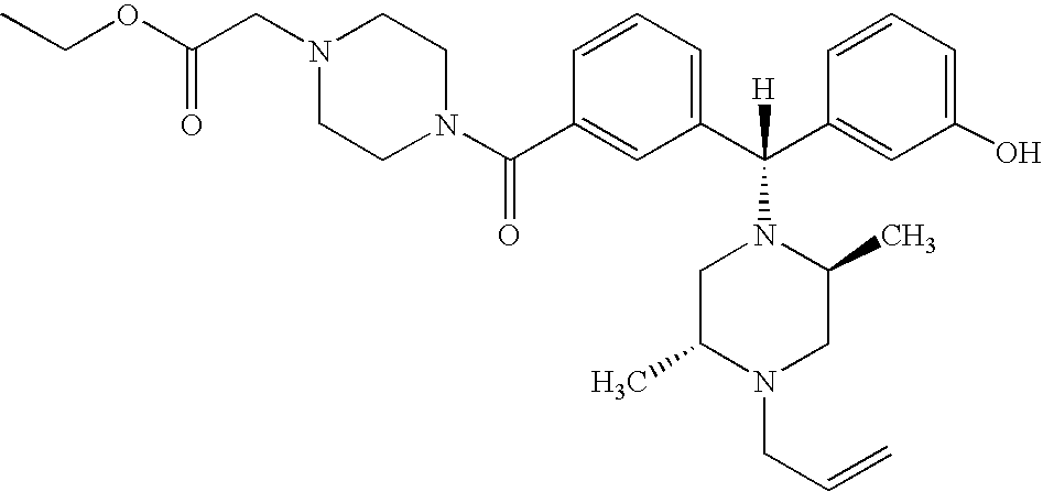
C1(C(N2CCN(CC(OCC)=O)CC2)=O)=CC(C(C2=CC(O)=CC=C2)([H])N2CC(C)N(CC=C)CC2C)=CC=C1
